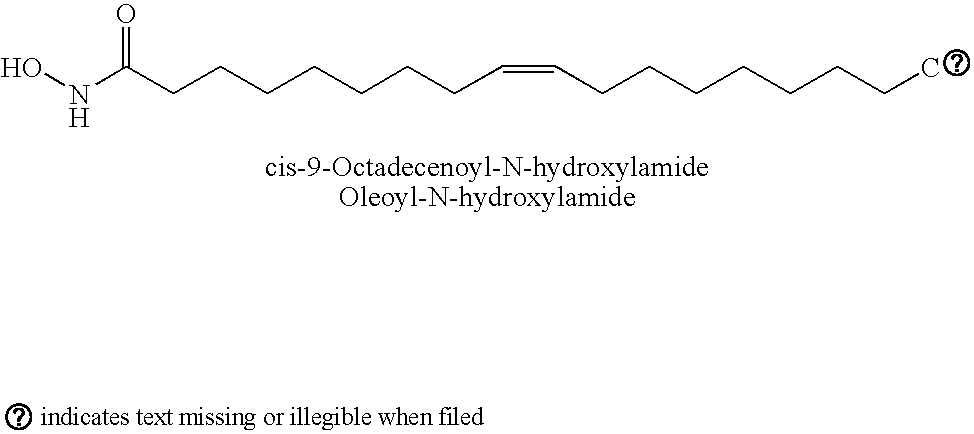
ONC(CCCCCCCC=CCCCCCCCC)=O
